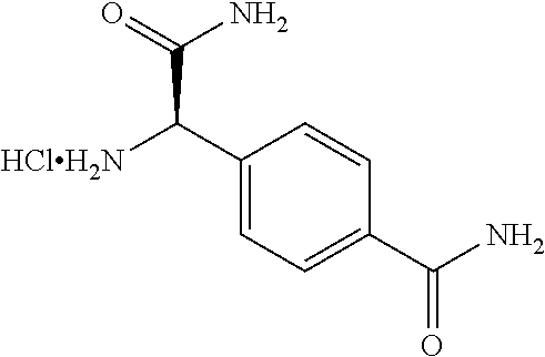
C1(C([HClH2N])C(=O)N)=CC=C(C(N)=O)C=C1
